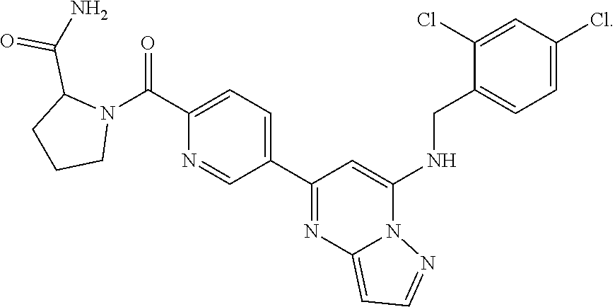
C1(C2=CC=C(C(=O)N3C(C(N)=O)CCC3)N=C2)=NC2=CC=NN2C(NCC2=CC=C(Cl)C=C2Cl)=C1
